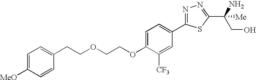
C1=C([MeO])C=CC(CCOCCOC2=CC=C(C3=NN=C(C(N)([Me])CO)S3)C=C2[CF3])=C1
